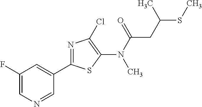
C1=NC=C(F)C=C1C1=NC(Cl)=C(N(C(CC(SC)C)=O)C)S1
